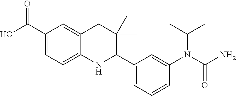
C1(C(O)=O)=CC=C2C(=C1)CC(C)(C)C(C1=CC=CC(N(C(N)=O)C(C)C)=C1)N2
